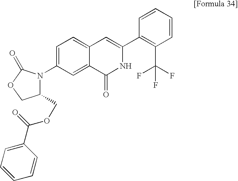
C1=C(N2C(COC(C3=CC=CC=C3)=O)COC2=O)C=C2C(=C1)C=C(C1=C(C(F)(F)F)C=CC=C1)NC2=O
